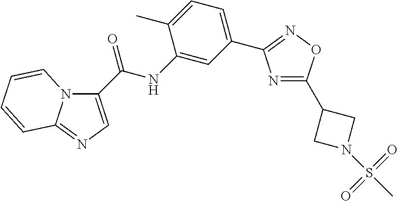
C1(C(NC2=CC(C3=NOC(C4CN(S(C)(=O)=O)C4)=N3)=CC=C2C)=O)=CN=C2N1C=CC=C2
